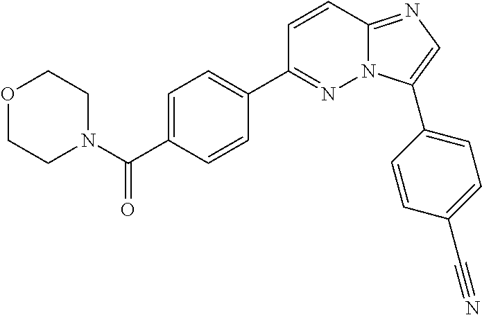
O1CCN(C(C2=CC=C(C3=NN4C(=NC=C4C4=CC=C(C#N)C=C4)C=C3)C=C2)=O)CC1
